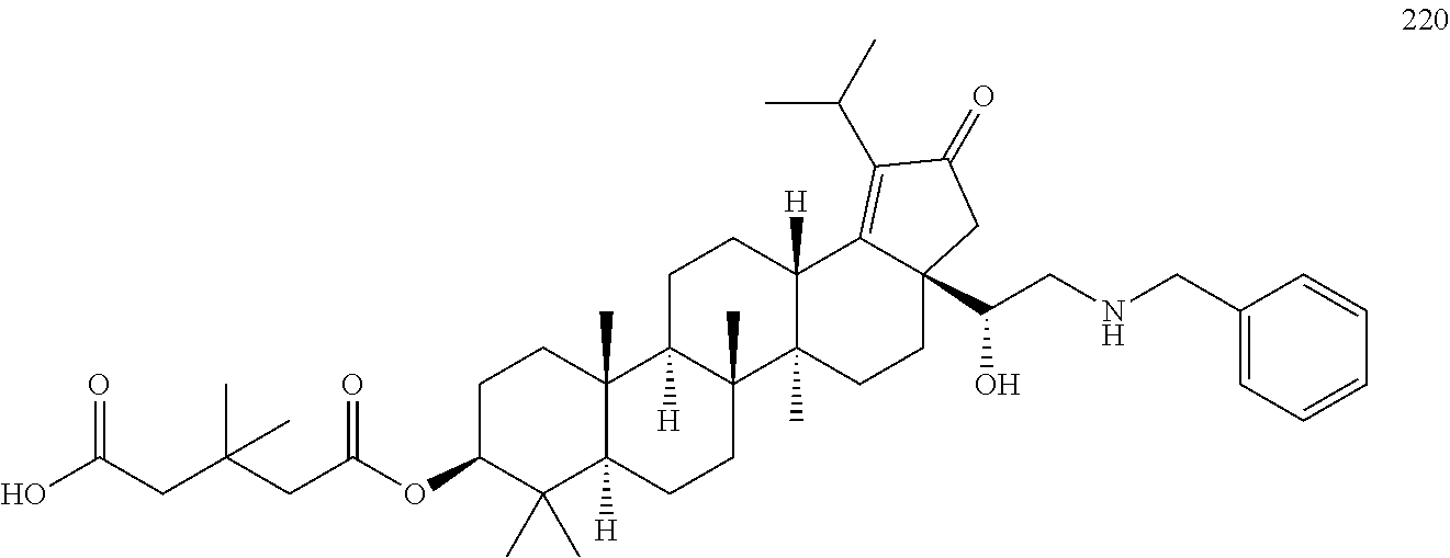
C1C(OC(CC(CC(O)=O)(C)C)=O)C(C)(C)C2([H])C(C)(C1)C1([H])C(C)(CC2)C2(C)C([H])(CC1)C1=C(C(C)C)C(=O)CC1(C(CNCC1=CC=CC=C1)O)CC2
